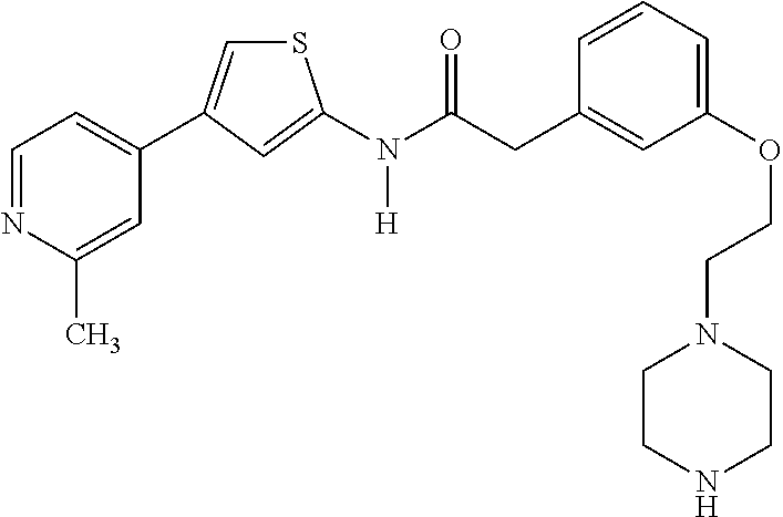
C1=NC(C)=CC(C2=CSC(N(C(CC3=CC(OCCN4CCNCC4)=CC=C3)=O)[H])=C2)=C1
